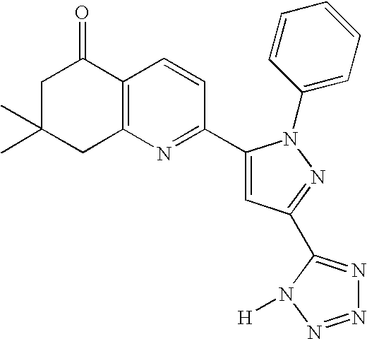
C1C(C)(C)CC2=C(C1=O)C=CC(C1=CC(C3=NN=NN3[H])=NN1C1=CC=CC=C1)=N2
